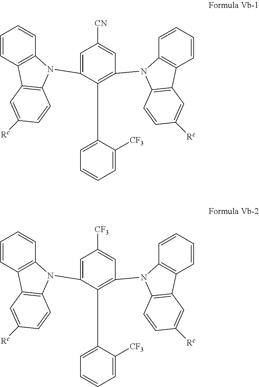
C1=C(N2C3=C(C=CC=C3)C3=C2C=CC([Rc])=C3)C(C2=CC=CC=C2[CF3])=C(N2C3=C(C=CC=C3)C3=C2C=CC([Rc])=C3)C=C1[CN].C1=C(N2C3=C(C=CC=C3)C3=C2C=CC([Rc])=C3)C(C2=CC=CC=C2[CF3])=C(N2C3=C(C=CC=C3)C3=C2C=CC([Rc])=C3)C=C1[CF3]
